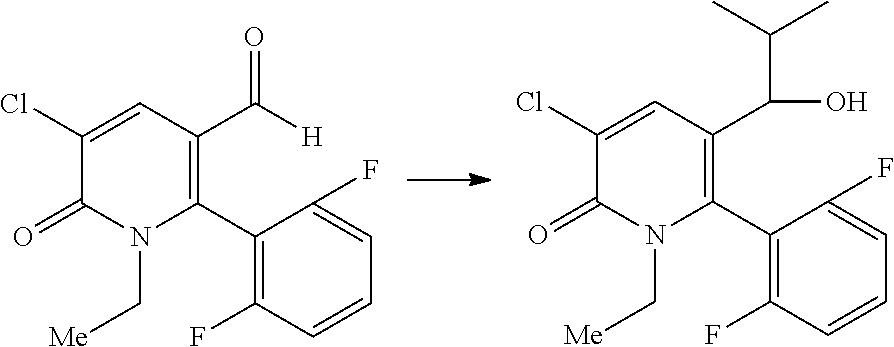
C1(C2=C(C(=O)[H])C=C(Cl)C(=O)N2C[Me])=C(F)C=CC=C1F.C1(C2=C(C(C(C)C)O)C=C(Cl)C(=O)N2C[Me])=C(F)C=CC=C1F
